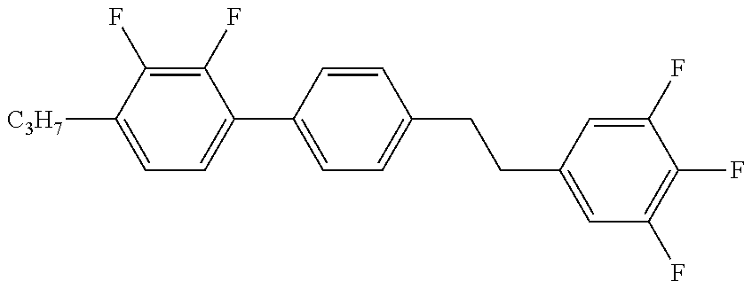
C1=C([C3H7])C(F)=C(F)C(C2=CC=C(CCC3=CC(F)=C(F)C(F)=C3)C=C2)=C1
